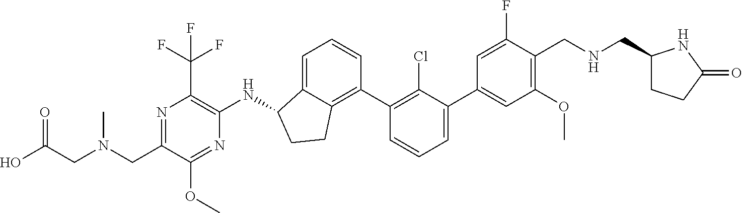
C1(C2=CC=CC(C3=C4C(=CC=C3)C(NC3=C(C(F)(F)F)N=C(CN(CC(O)=O)C)C(OC)=N3)CC4)=C2Cl)=CC(OC)=C(CNCC2CCC(=O)N2)C(F)=C1
